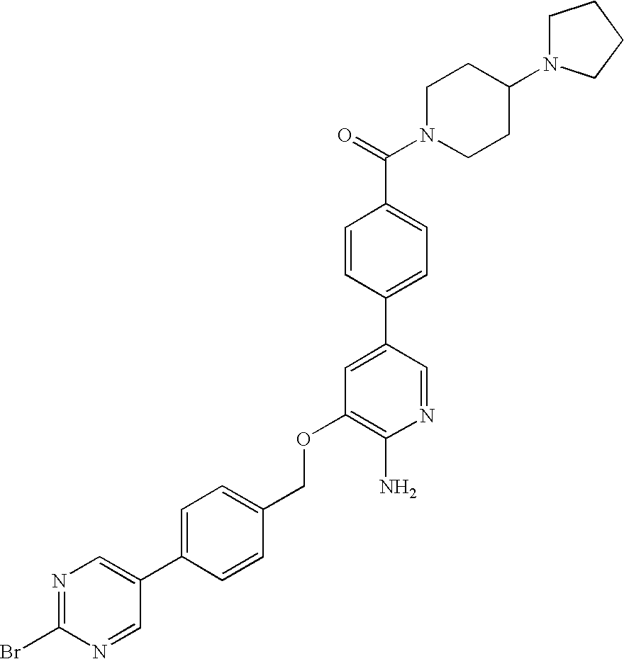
C(OC1=C(N)N=CC(C2=CC=C(C(=O)N3CCC(N4CCCC4)CC3)C=C2)=C1)C1=CC=C(C2=CN=C(Br)N=C2)C=C1
